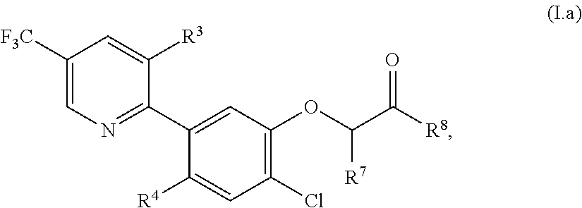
C1([F3C])=CN=C(C2=CC(OC(C([R8])=O)[R7])=C(Cl)C=C2[R4])C([R3])=C1
